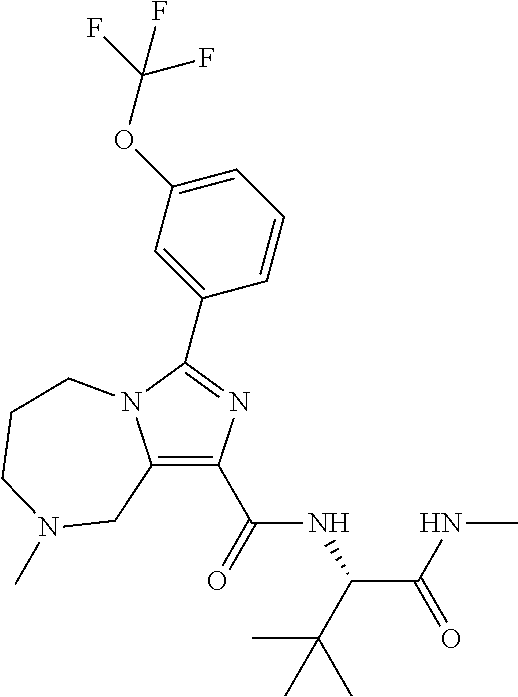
C1(C(=O)NC(C(NC)=O)C(C)(C)C)=C2N(C(C3=CC(OC(F)(F)F)=CC=C3)=N1)CCCN(C)C2
